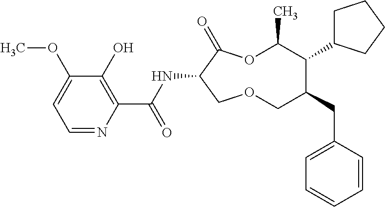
C1(O)=C(C(NC2C(=O)OC(C)C(C3CCCC3)C(CC3=CC=CC=C3)COC2)=O)N=CC=C1OC
